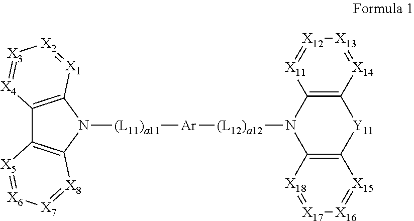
C12=C(N([(L11)a11][Ar][(L12)a12]N3C4=C([Y11]C5=C3[X11]=[X12][X13]=[X14]5)[X15]=[X16][X17]=[X18]4)C3=C1[X5]=[X6][X7]=[X8]3)[X1]=[X2][X3]=[X4]2
